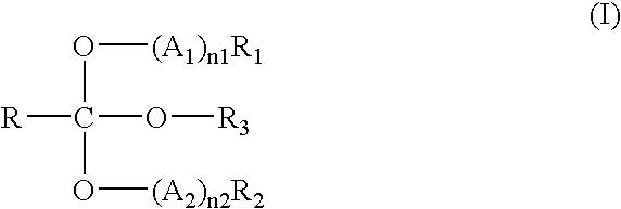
[R]C(O[R3])(O[(A1)n1R1])O[(A2)n2R2]
